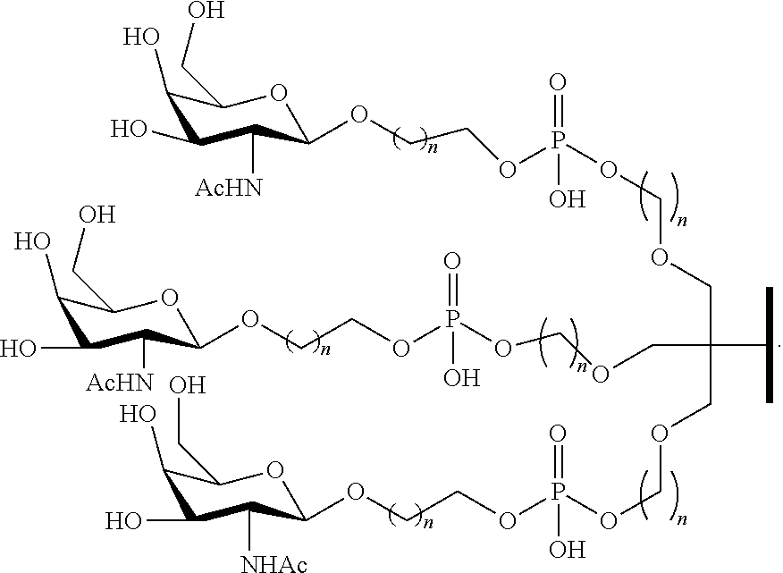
C1(O)C(O)C([AcHN])C(OCCOP(OCOCC(COCOP(=O)(OCCOC2OC(CO)C(O)C(O)C2[NHAc])O)(C(C)C)COCOP(OCCOC2OC(CO)C(O)C(O)C2[AcHN])(=O)O)(=O)O)OC1CO
